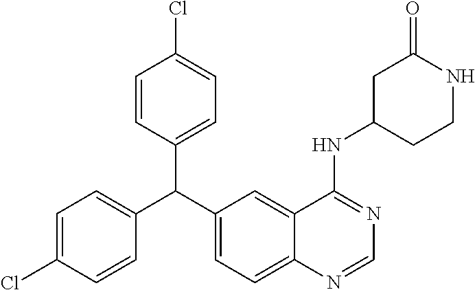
C1=C(Cl)C=CC(C(C2=CC=C3C(=C2)C(NC2CCNC(=O)C2)=NC=N3)C2=CC=C(Cl)C=C2)=C1
